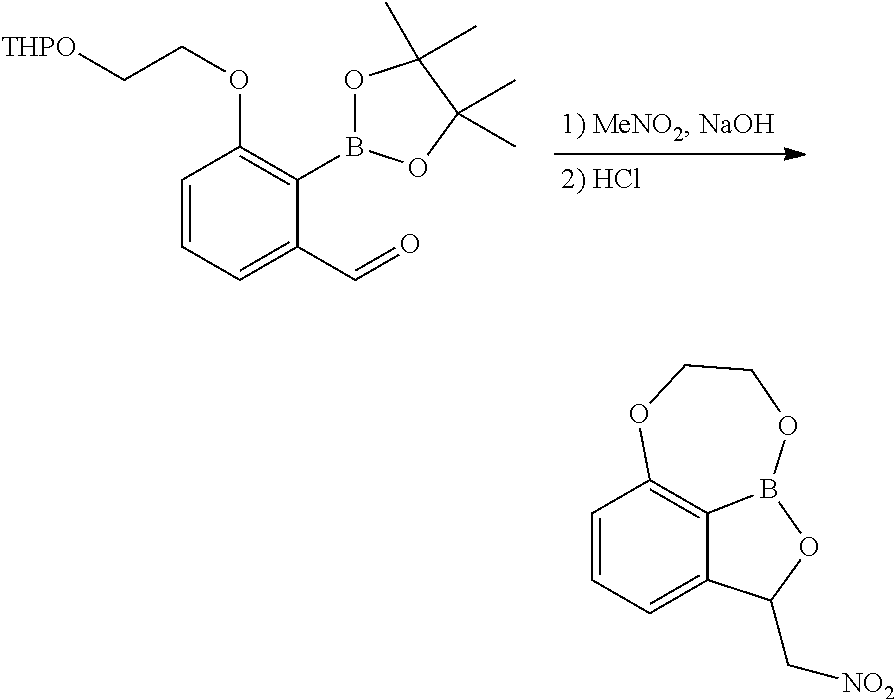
C1=CC=C(C=O)C(B2OC(C)(C)C(C)(C)O2)=C1OCC[THPO].C1=CC=C2C3=C1OCCOB3OC2C[NO2]
